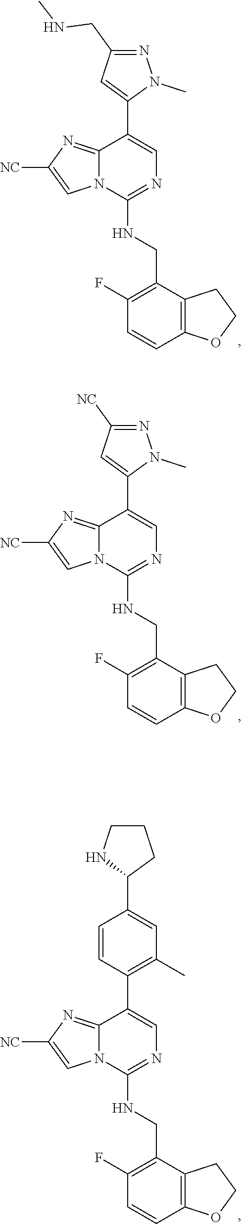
C12=C(C(CNC3=NC=C(C4=CC(CNC)=NN4C)C4=NC([NC])=CN34)=C(F)C=C1)CCO2.C12=C(C(CNC3=NC=C(C4=CC([NC])=NN4C)C4=NC([NC])=CN34)=C(F)C=C1)CCO2.C12=C(C(CNC3=NC=C(C4=C(C)C=C(C5CCCN5)C=C4)C4=NC([NC])=CN34)=C(F)C=C1)CCO2
